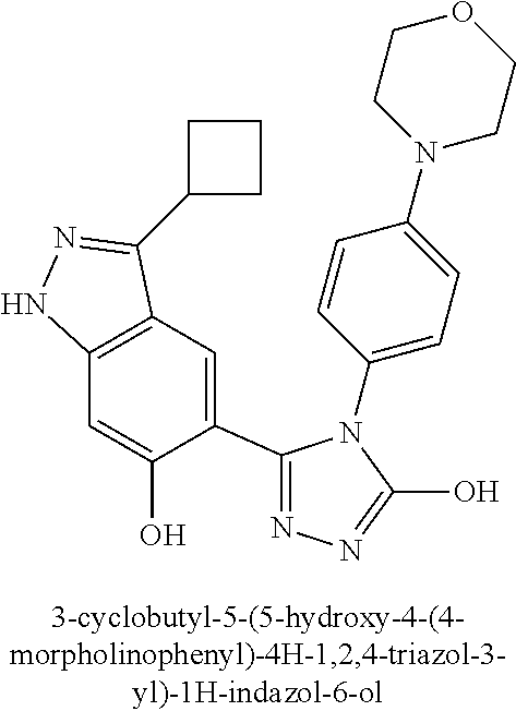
N1=C(C2=CC3=C(C=C2O)NN=C3C2CCC2)N(C2=CC=C(N3CCOCC3)C=C2)C(O)=N1
